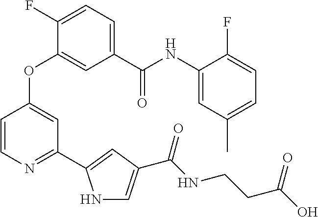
C1=C(C(NC2=CC(C)=CC=C2F)=O)C=C(OC2=CC(C3=CC(C(NCCC(O)=O)=O)=CN3)=NC=C2)C(F)=C1
